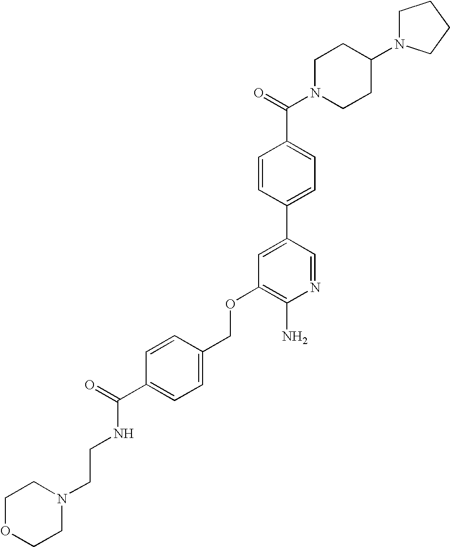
C(OC1=C(N)N=CC(C2=CC=C(C(=O)N3CCC(N4CCCC4)CC3)C=C2)=C1)C1=CC=C(C(=O)NCCN2CCOCC2)C=C1
